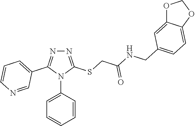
N1=C(SCC(=O)NCC2=CC=C3C(=C2)OCO3)N(C2=CC=CC=C2)C(C2=CC=CN=C2)=N1
